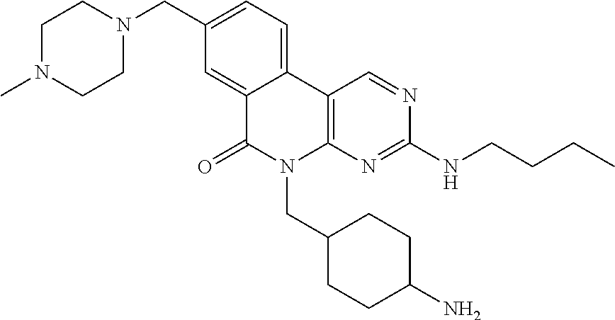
C12=CC(CN3CCN(C)CC3)=CC=C1C1=C(N(CC3CCC(N)CC3)C2=O)N=C(NCCCC)N=C1
